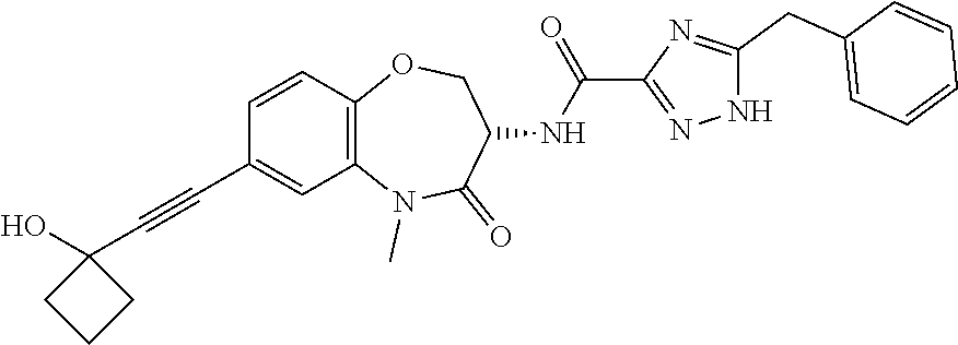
N1(C)C2=C(C=CC(C#CC3(O)CCC3)=C2)OCC(NC(C2=NNC(CC3=CC=CC=C3)=N2)=O)C1=O
